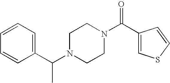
C(N1CCN(C(C2=CSC=C2)=O)CC1)(C1=CC=CC=C1)C
